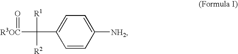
C1=CC([NH2])=CC=C1C([R1])([R2])[R3OC]=O
